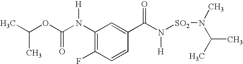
O(C(N([H])C1=C(F)C=CC(C(=O)N([H])[SO2]N(C)C(C)C)=C1)=O)C(C)C
